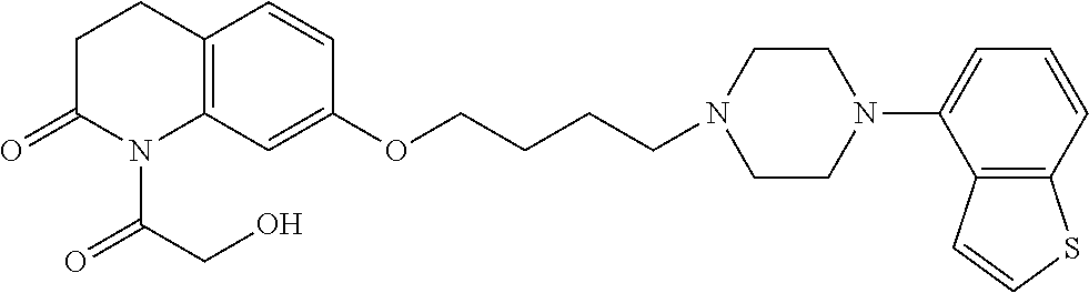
C1C(=O)N(C(CO)=O)C2=C(C1)C=CC(OCCCCN1CCN(C3=CC=CC4=C3C=CS4)CC1)=C2
